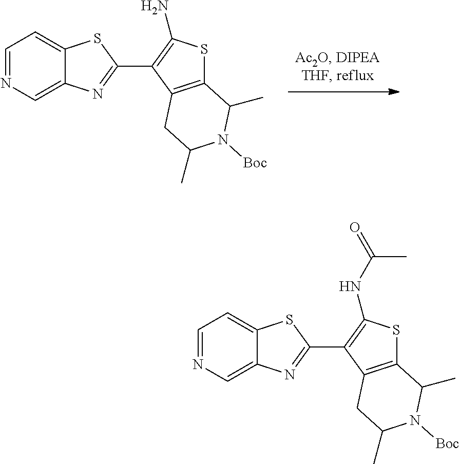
C1=NC=C2C(=C1)SC(C1=C(N)SC3=C1CC(C)N([Boc])C3C)=N2.C1=NC=C2C(=C1)SC(C1=C(NC(=O)C)SC3=C1CC(C)N([Boc])C3C)=N2
